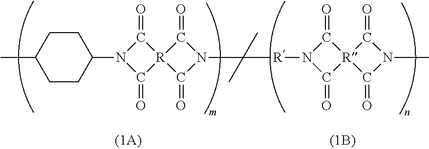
C1C(C)CCC(N2C(=O)[R]3(C2=O)C(=O)N(C([R]N2C(=O)[R]4(C2=O)C(=O)N(C)C4=O)(C)C)C3=O)C1
